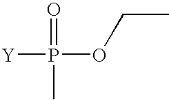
[Y]P(=O)(C)OCC
